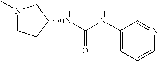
N1(C)CCC(NC(NC2=CC=CN=C2)=O)C1
